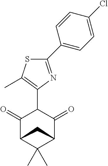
C1(=O)C2C(C)(C)C(C(=O)C1C1=C(C)SC(C3=CC=C(Cl)C=C3)=N1)C2
